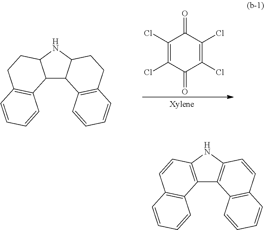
C1(Cl)=C(Cl)C(=O)C(Cl)=C(Cl)C1=O.C12C3C(NC1CCC1=C2C=CC=C1)CCC1=C3C=CC=C1.C12=C(NC3=C1C1=C(C=C3)C=CC=C1)C=CC1=C2C=CC=C1
